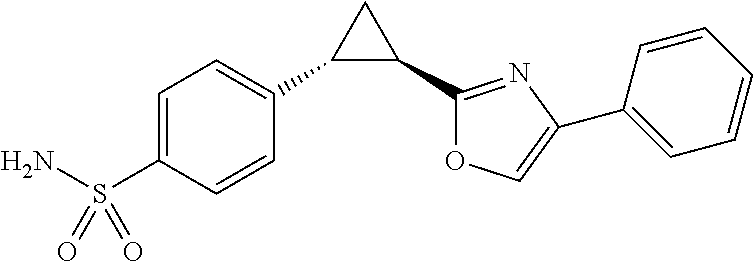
C1(C2=CC=C(S(N)(=O)=O)C=C2)C(C2=NC(C3=CC=CC=C3)=CO2)C1
